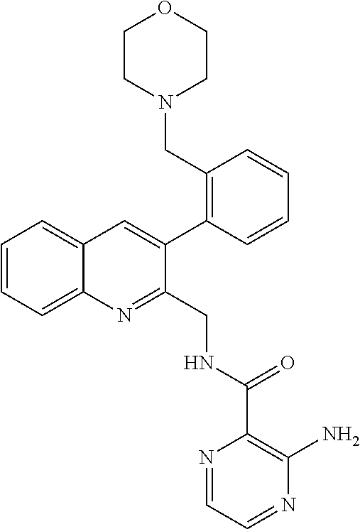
C1=CC=C2C(=C1)C=C(C1=C(CN3CCOCC3)C=CC=C1)C(CNC(C1=C(N)N=CC=N1)=O)=N2
